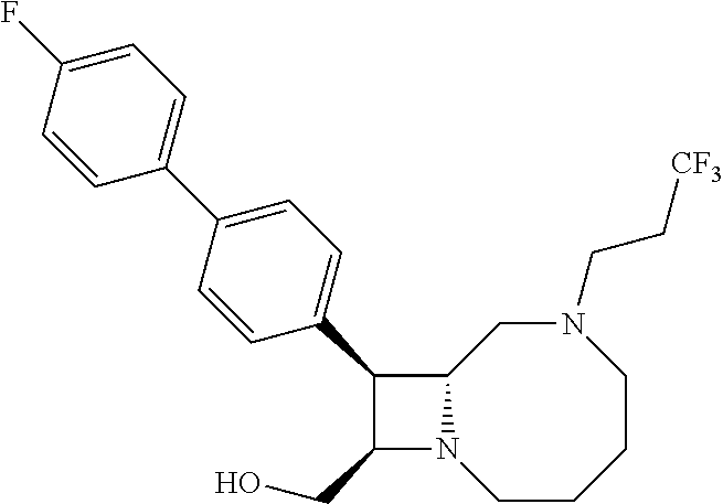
C1(CO)N2C(C1C1=CC=C(C3=CC=C(F)C=C3)C=C1)CN(CC[CF3])CCCC2
